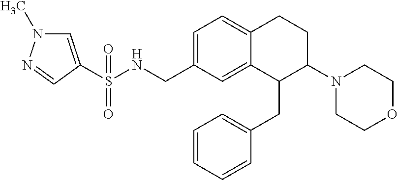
C1=C(CNS(=O)(=O)C2=CN(C)N=C2)C=C2C(=C1)CCC(N1CCOCC1)C2CC1=CC=CC=C1
